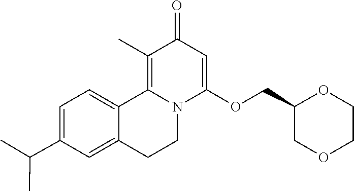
C1=C(C(C)C)C=C2C(=C1)C1=C(C)C(=O)C=C(OCC3COCCO3)N1CC2
